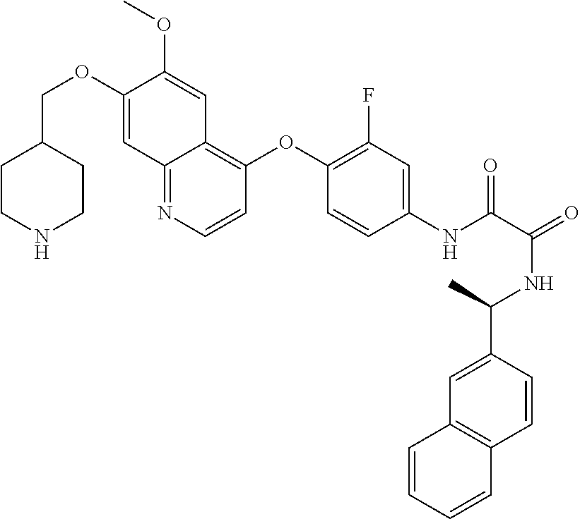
C1CNCCC1COC1=CC2=NC=CC(OC3=C(F)C=C(NC(=O)C(NC(C4=CC5=C(C=C4)C=CC=C5)C)=O)C=C3)=C2C=C1OC
